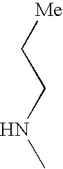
C(CNC)[Me]
